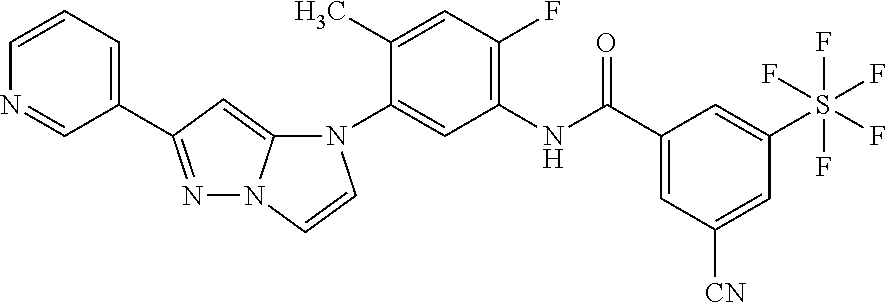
C1(N2C3=CC(C4=CC=CN=C4)=NN3C=C2)=CC(NC(C2=CC([CN])=CC(S(F)(F)(F)(F)F)=C2)=O)=C(F)C=C1C
